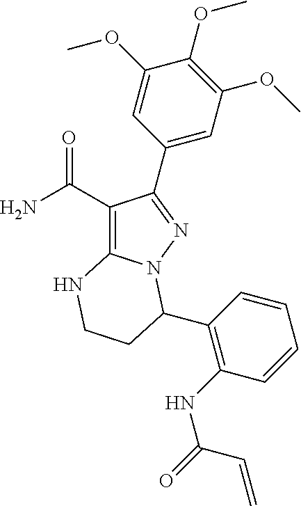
C1(C(=O)N)=C2N(N=C1C1=CC(OC)=C(OC)C(OC)=C1)C(C1=C(NC(C=C)=O)C=CC=C1)CCN2
